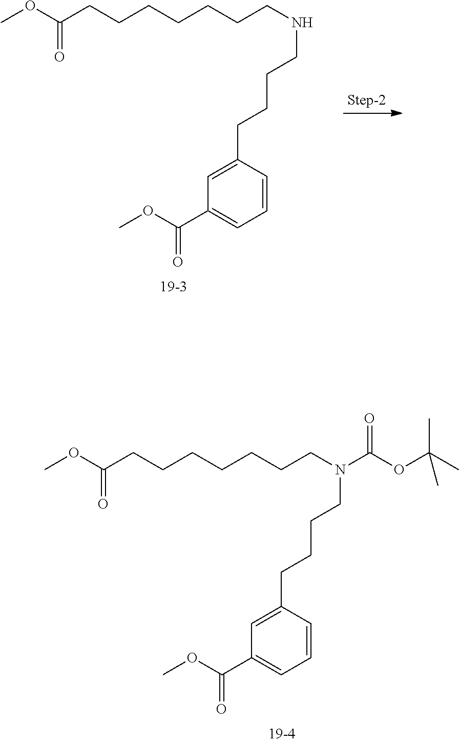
COC(CCCCCCCNCCCCC1=CC(C(OC)=O)=CC=C1)=O.COC(CCCCCCCN(C(OC(C)(C)C)=O)CCCCC1=CC(C(OC)=O)=CC=C1)=O
